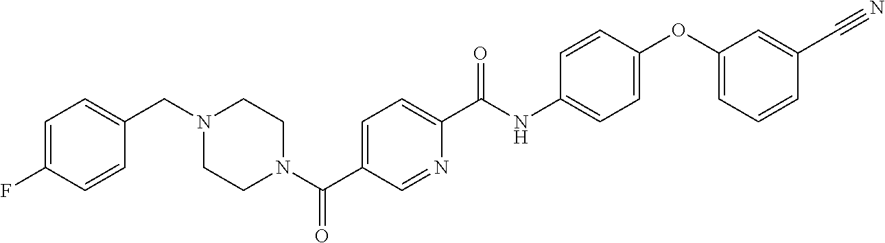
N1(C(C2=CC=C(C(NC3=CC=C(OC4=CC=CC(C#N)=C4)C=C3)=O)N=C2)=O)CCN(CC2=CC=C(F)C=C2)CC1
